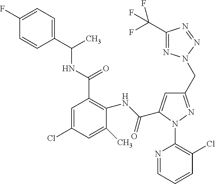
C1(F)=CC=C(C(NC(C2=C(NC(=O)C3=CC(CN4N=C(C(F)(F)F)N=N4)=NN3C3=C(Cl)C=CC=N3)C(C)=CC(Cl)=C2)=O)C)C=C1
